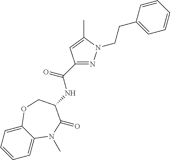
C1=C2C(=CC=C1)OCC(NC(C1=NN(CCC3=CC=CC=C3)C(C)=C1)=O)C(=O)N2C
